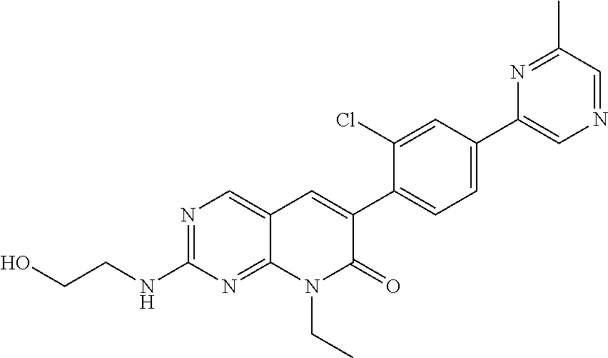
N1=C(C)C=NC=C1C1=CC=C(C2=CC3=CN=C(NCCO)N=C3N(CC)C2=O)C(Cl)=C1
